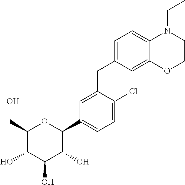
C1=C(CC2=CC=C3C(=C2)OCCN3CC)C(Cl)=CC=C1C1C(O)C(O)C(O)C(CO)O1
